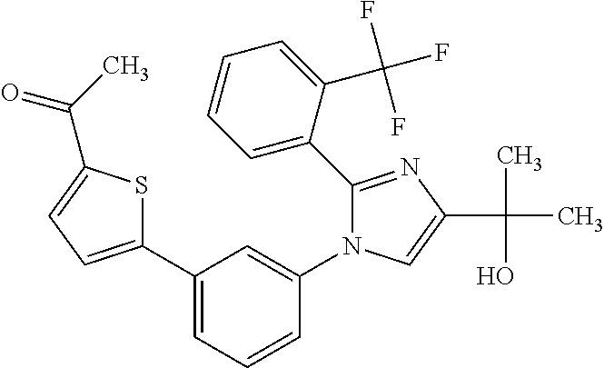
C1(C2=CC=CC=C2C(F)(F)F)=NC(C(C)(O)C)=CN1C1=CC(C2=CC=C(C(C)=O)S2)=CC=C1
